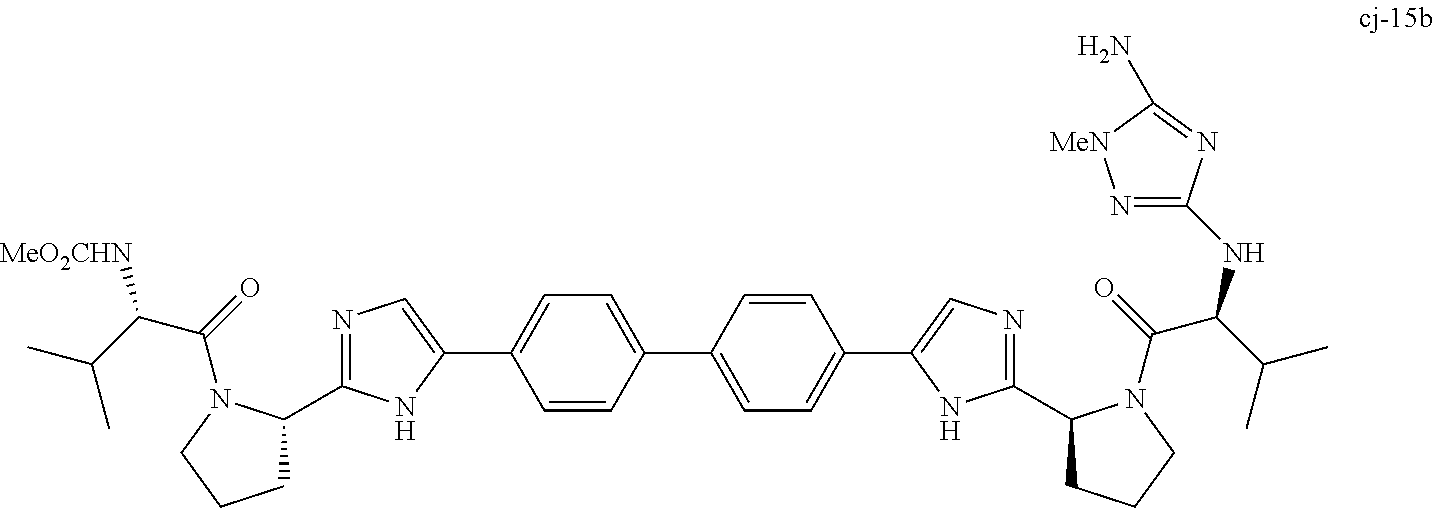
C1C(C2=NC=C(C3=CC=C(C4=CC=C(C5=CN=C(C6CCCN6C(C(NC6=N[MeN]C(N)=N6)C(C)C)=O)N5)C=C4)C=C3)N2)N(C(C([MeO2CHN])C(C)C)=O)CC1
